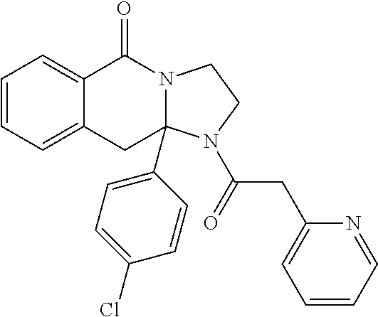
C1=CC=C2C(=C1)C(=O)N1CCN(C(CC3=CC=CC=N3)=O)C1(C1=CC=C(Cl)C=C1)C2
